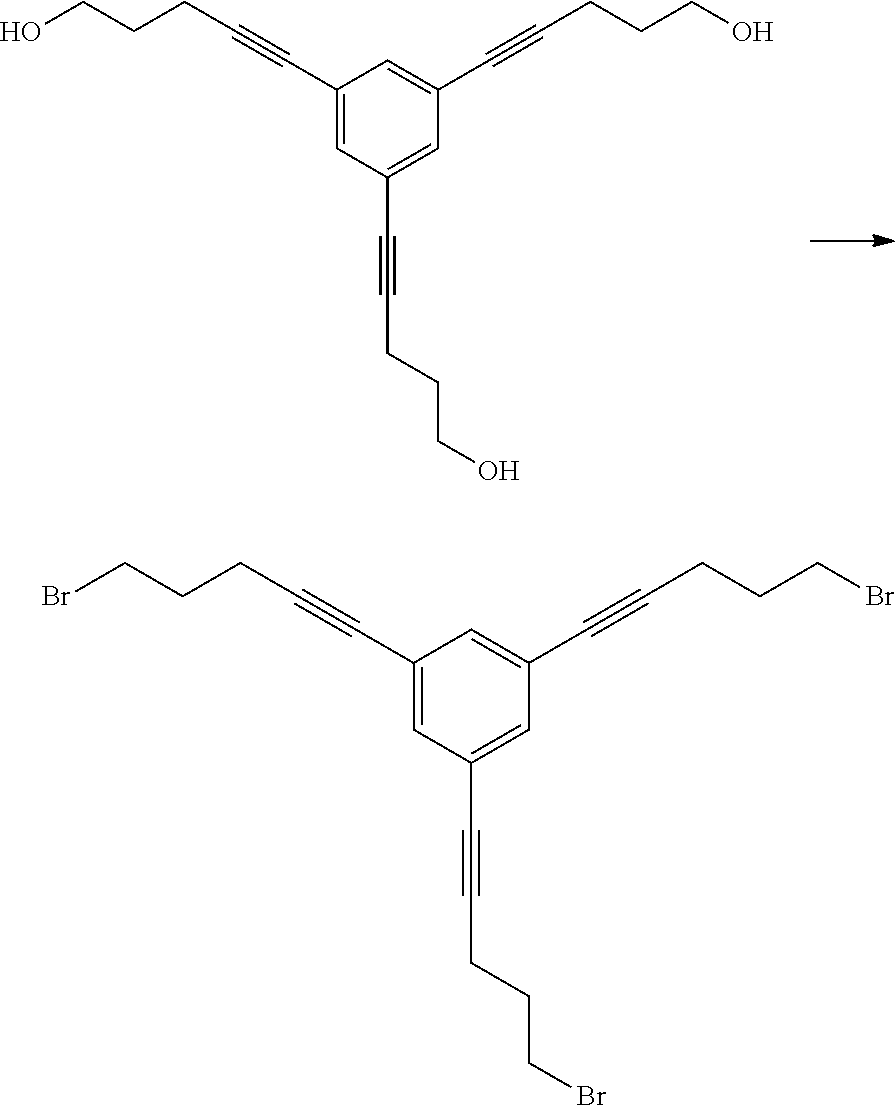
C1(C#CCCCO)=CC(C#CCCCO)=CC(C#CCCCO)=C1.C1(C#CCCCBr)=CC(C#CCCCBr)=CC(C#CCCCBr)=C1
